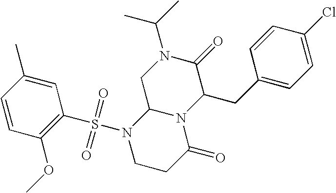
C1=CC(OC)=C(S(N2CCC(=O)N3C2CN(C(C)C)C(=O)C3CC2=CC=C(Cl)C=C2)(=O)=O)C=C1C
